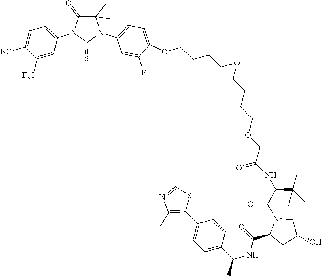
C(CCCOCC(=O)NC(C(N1C(C(=O)NC(C2=CC=C(C3=C(C)N=CS3)C=C2)C)CC(O)C1)=O)C(C)(C)C)OCCCCOC1=CC=C(N2C(=S)N(C3=CC=C([NC])C([F3C])=C3)C(=O)C2(C)C)C=C1F
